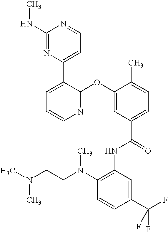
N1=C(OC2=CC(C(=O)NC3=C(N(CCN(C)C)C)C=CC(C(F)(F)F)=C3)=CC=C2C)C(C2=CC=NC(NC)=N2)=CC=C1
